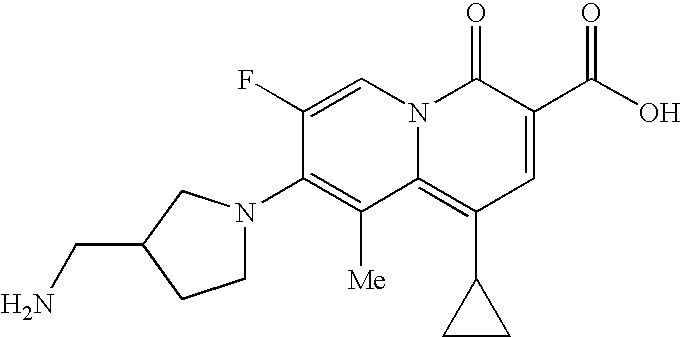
C1N(C2=C([Me])C3=C(C4CC4)C=C(C(O)=O)C(=O)N3C=C2F)CC(CN)C1
